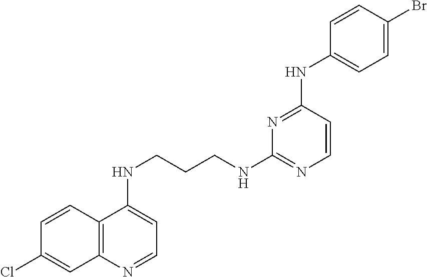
C12=C(N=CC=C1NCCCNC1=NC=CC(NC3=CC=C(Br)C=C3)=N1)C=C(Cl)C=C2
